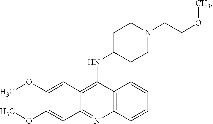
C12=C(N=C3C(=C1NC1CCN(CCOC)CC1)C=C(OC)C(OC)=C3)C=CC=C2
